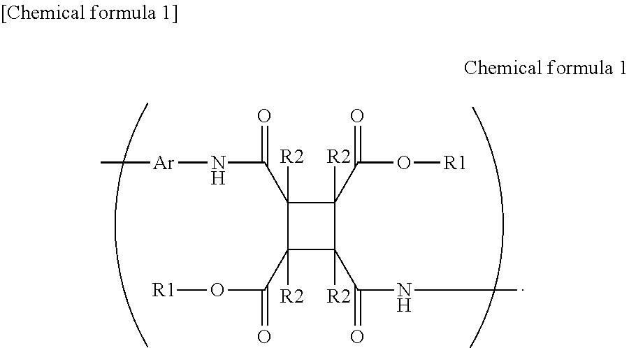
C1(C(N[Ar]C)=O)([R2])C(C(O[R1])=O)([R2])C(C(NC)=O)([R2])C1(C(O[R1])=O)[R2]
